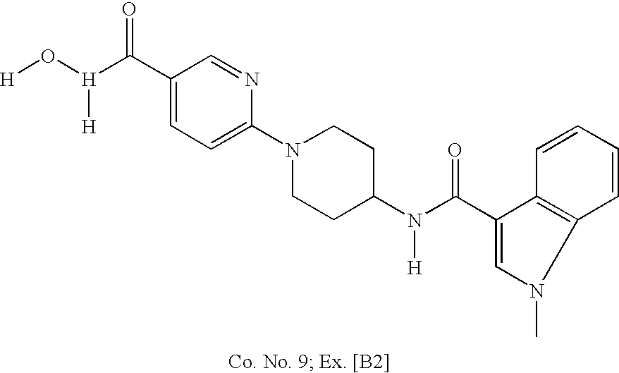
C1=CC=CC2=C1C(C(=O)N([H])C1CCN(C3=CC=C(C(=O)[H]([H])O[H])C=N3)CC1)=CN2C
